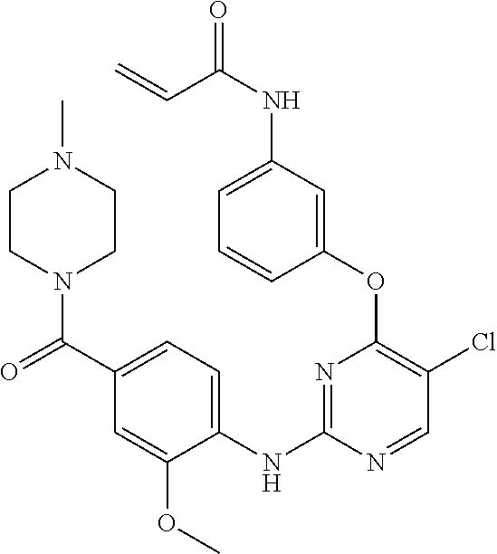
C1(OC2=C(Cl)C=NC(NC3=CC=C(C(=O)N4CCN(C)CC4)C=C3OC)=N2)=CC(NC(=O)C=C)=CC=C1
